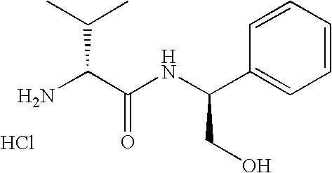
NC(C(NC(C1=CC=CC=C1)CO)=O)C(C)C.Cl
